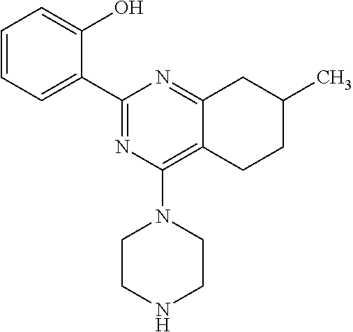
C1=CC=C(C2=NC(N3CCNCC3)=C3C(=N2)CC(C)CC3)C(O)=C1
